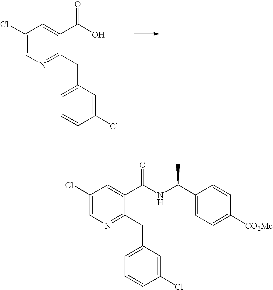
C1(Cl)=CN=C(CC2=CC=CC(Cl)=C2)C(C(O)=O)=C1.C1(Cl)=CN=C(CC2=CC=CC(Cl)=C2)C(C(NC(C2=CC=C([CO2Me])C=C2)C)=O)=C1
